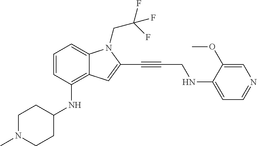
C1=CC(NC2CCN(C)CC2)=C2C(=C1)N(CC(F)(F)F)C(C#CCNC1=CC=NC=C1OC)=C2
